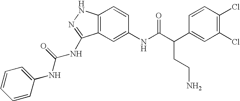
C12=C(C=C(NC(C(C3=CC(Cl)=C(Cl)C=C3)CCN)=O)C=C1)C(NC(NC1=CC=CC=C1)=O)=NN2
